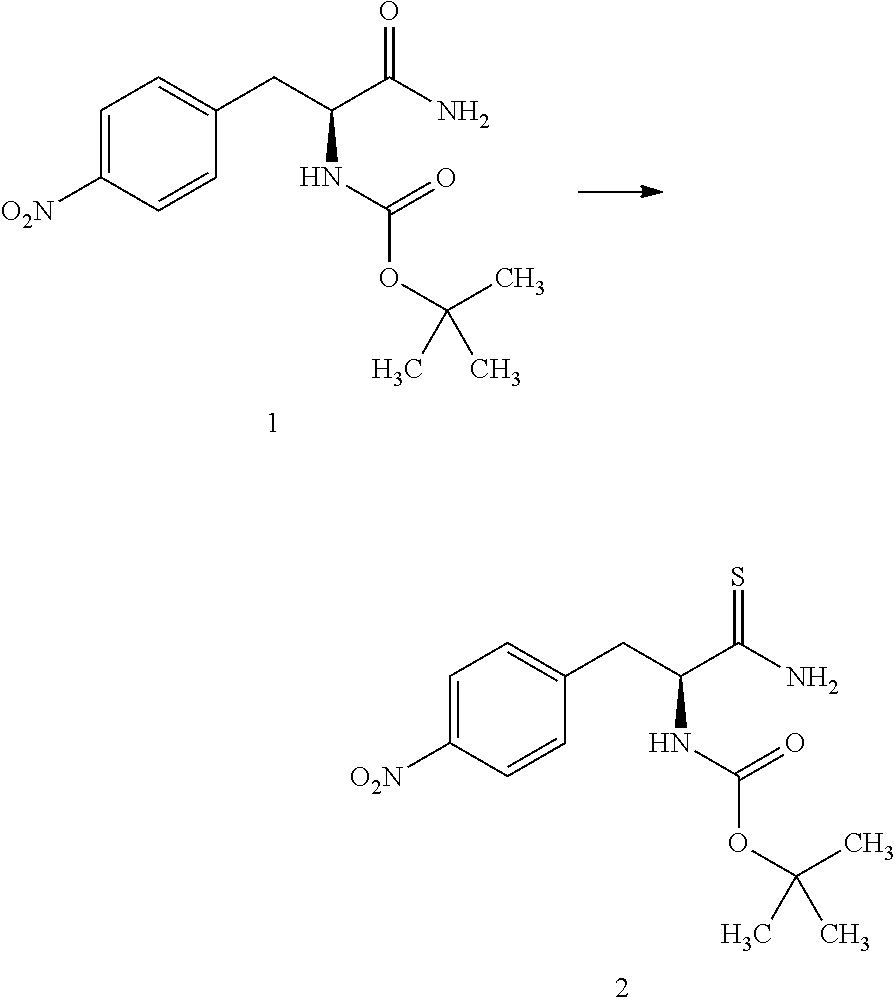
C1=C([O2N])C=CC(CC(C(N)=S)NC(OC(C)(C)C)=O)=C1.C1=C([O2N])C=CC(CC(C(N)=O)NC(OC(C)(C)C)=O)=C1
